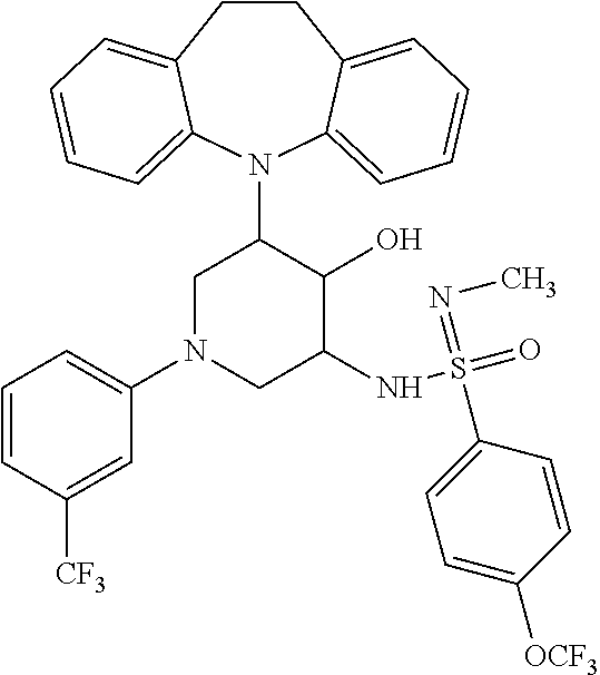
C12=CC=CC=C1N(C1CN(C3=CC=CC([CF3])=C3)CC(NS(=O)(=NC)C3=CC=C([OCF3])C=C3)C1O)C1=CC=CC=C1CC2
